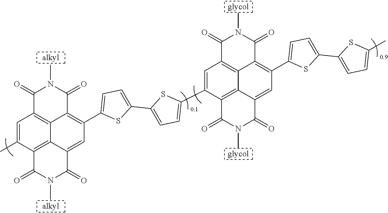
C1=C(C)C2=C3C4=C1C(=O)N(C)C(=O)C4=C(C1=CC=C(C4=CC=C(C5=CC6=C7C8=C5C(=O)N(C)C(=O)C8=CC(C5=CC=C(C8=CC=C(C)S8)S5)=C7C(=O)N(C)C6=O)S4)S1)C=C3C(=O)N(C)C2=O
